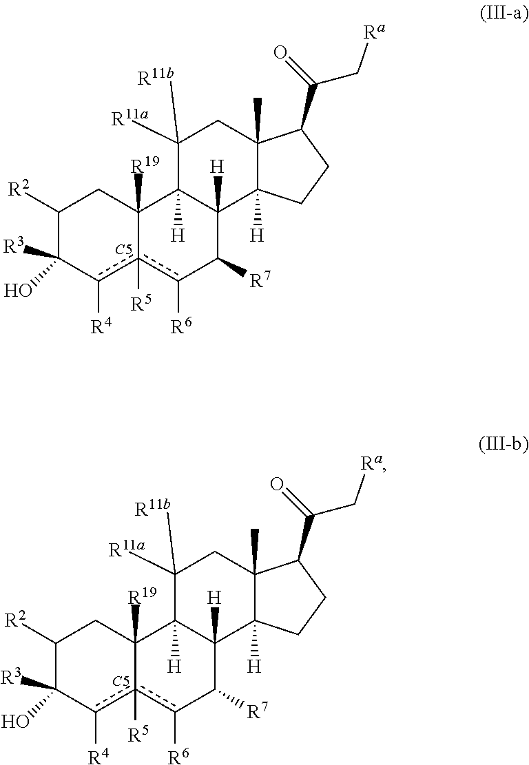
C1([R2])C(O)([R3])c([R4])c2([R5])c([R6])C([R7])C3([H])C([H])(C2([R19])C1)C([R11b])([R11a])CC1(C)C3([H])CCC1C(=O)C[Ra].C1([R2])C(O)([R3])c([R4])c2([R5])c([R6])C([R7])C3([H])C([H])(C2([R19])C1)C([R11b])([R11a])CC1(C)C3([H])CCC1C(=O)C[Ra]
